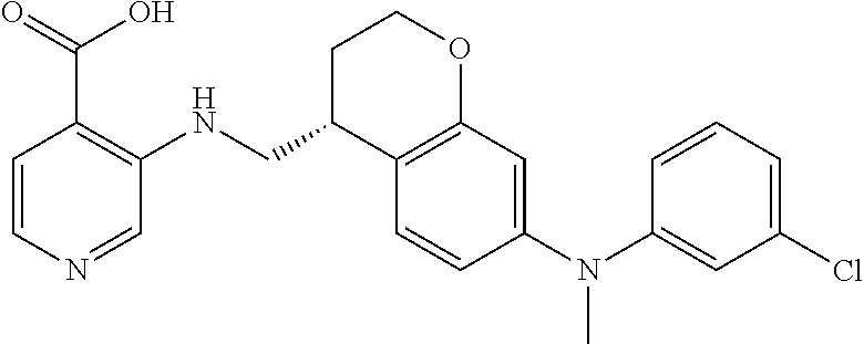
C1=CN=CC(NCC2C3=C(OCC2)C=C(N(C2=CC(Cl)=CC=C2)C)C=C3)=C1C(=O)O
